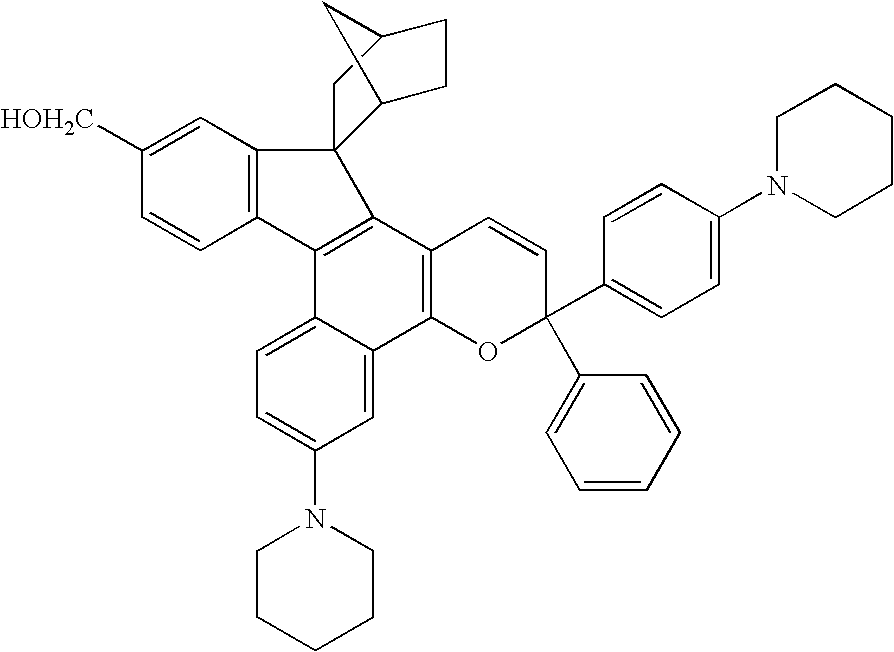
C1([HOH2C])=CC2=C(C=C1)C1=C(C3=C(C4=CC(N5CCCCC5)=CC=C14)OC(C1=CC=C(N4CCCCC4)C=C1)(C1=CC=CC=C1)C=C3)C21C2CCC(C1)C2
